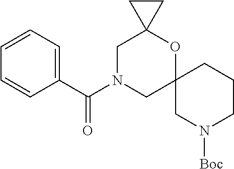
C1(C(N2CC3(OC4(C2)CC4)CN([Boc])CCC3)=O)=CC=CC=C1
